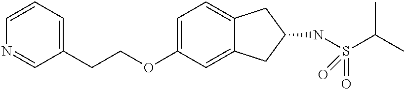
C(OC1=CC=C2C(=C1)CC(NS(C(C)C)(=O)=O)C2)CC1=CC=CN=C1
